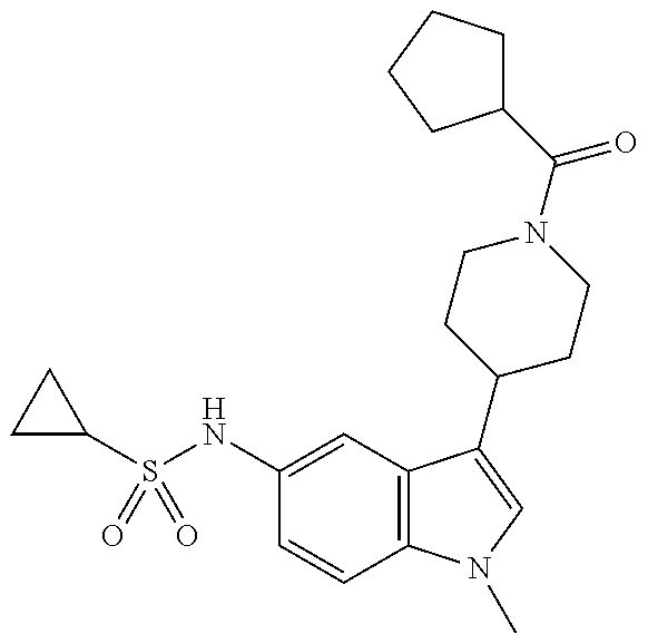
C1(S(NC2=CC3=C(C=C2)N(C)C=C3C2CCN(C(C3CCCC3)=O)CC2)(=O)=O)CC1
